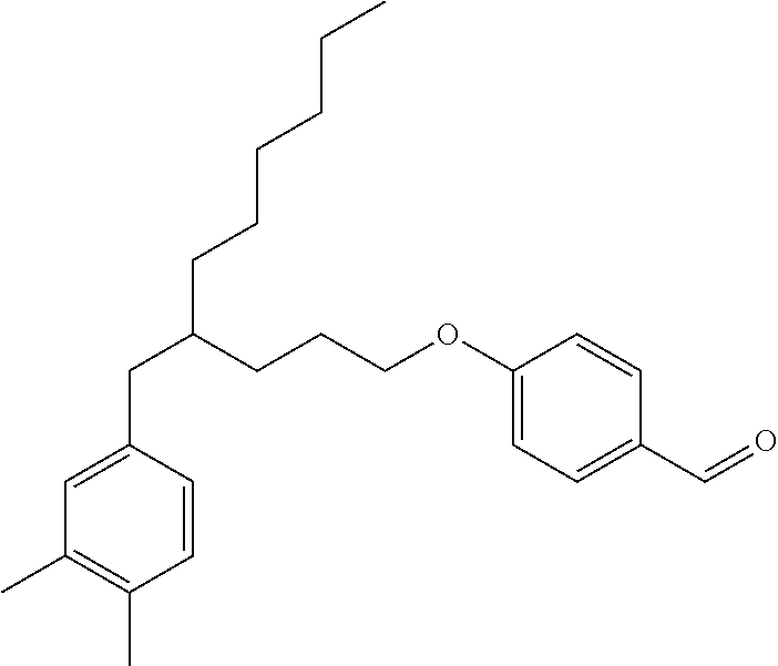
C(C1=CC(C)=C(C)C=C1)C(CCCOC1=CC=C(C=O)C=C1)CCCCCC
